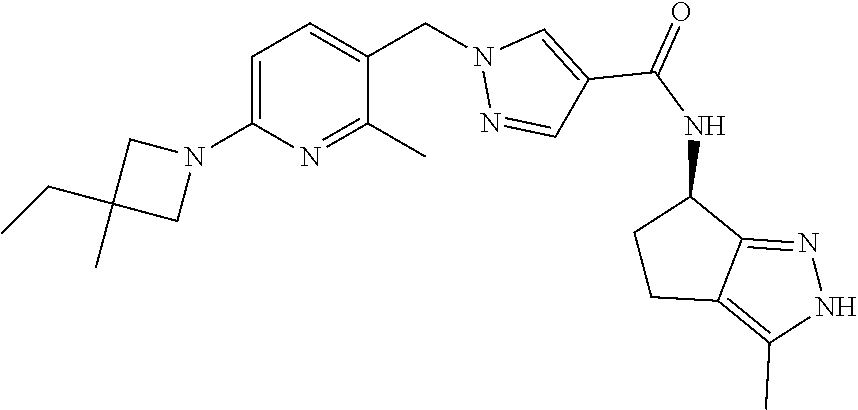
C1=C(N2CC(CC)(C)C2)N=C(C)C(CN2N=CC(C(NC3CCC4=C(C)NN=C34)=O)=C2)=C1
